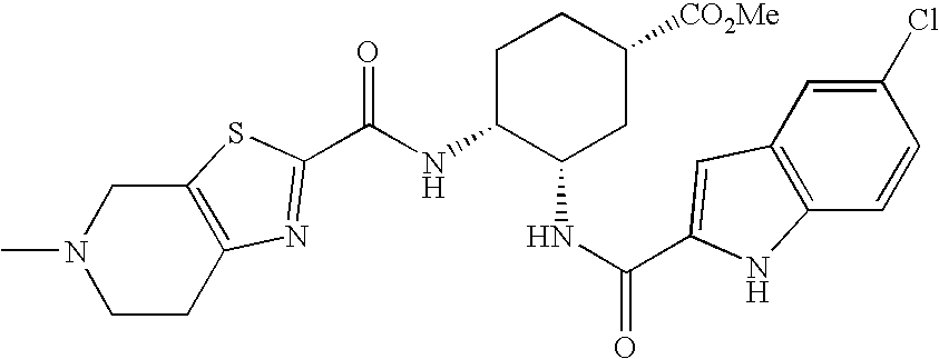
N(C1C(NC(=O)C2=CC3=C(C=CC(Cl)=C3)N2)CC([CO2Me])CC1)C(=O)C1=NC2=C(CN(C)CC2)S1
